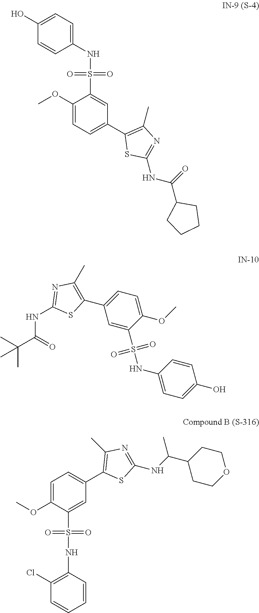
C1=CC(NS(C2=CC(C3=C(C)N=C(NC(=O)C4CCCC4)S3)=CC=C2OC)(=O)=O)=CC=C1O.N(C(C(C)(C)C)=O)C1=NC(C)=C(C2=CC=C(OC)C(S(NC3=CC=C(O)C=C3)(=O)=O)=C2)S1.C1(C2=C(C)N=C(NC(C3CCOCC3)C)S2)=CC=C(OC)C(S(NC2=C(Cl)C=CC=C2)(=O)=O)=C1
